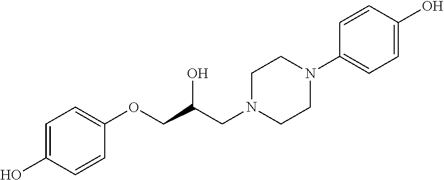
C1=CC(OCC(CN2CCN(C3=CC=C(O)C=C3)CC2)O)=CC=C1O
